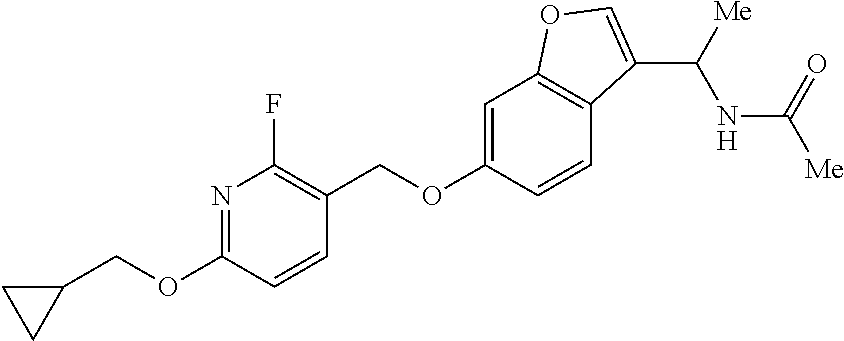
C1(COC2=CC3=C(C=C2)C(C([Me])NC([Me])=O)=CO3)=C(F)N=C(OCC2CC2)C=C1
